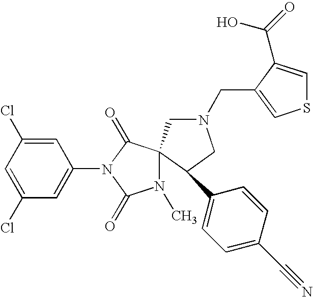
C1(Cl)=CC(Cl)=CC(N2C(=O)N(C)C3(C2=O)CN(CC2=CSC=C2C(=O)O)CC3C2=CC=C(C#N)C=C2)=C1
